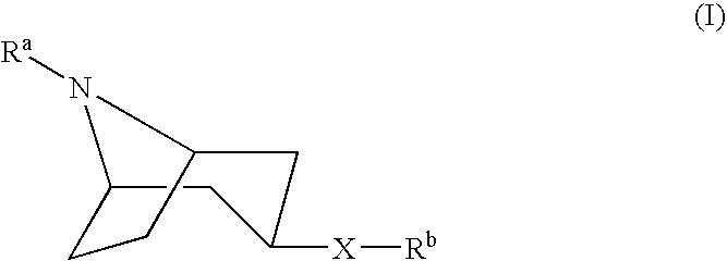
C12CC([X][Rb])CC(N1[Ra])CC2
